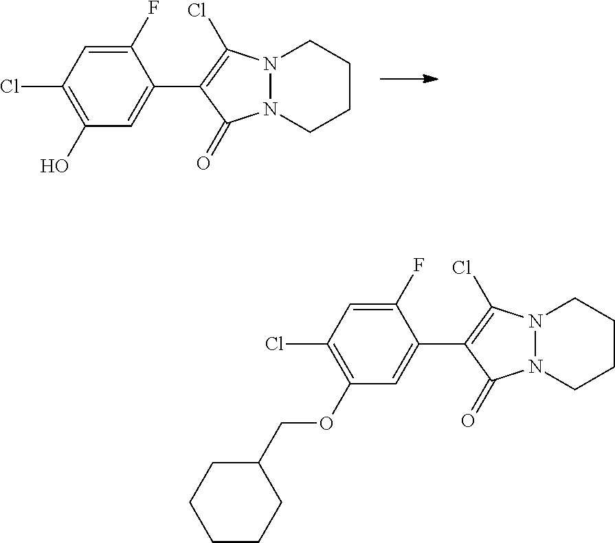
C1(O)=C(Cl)C=C(F)C(C2=C(Cl)N3N(C2=O)CCCC3)=C1.C1(OCC2CCCCC2)=C(Cl)C=C(F)C(C2=C(Cl)N3N(C2=O)CCCC3)=C1
